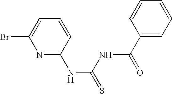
C1(NC(=S)NC(C2=CC=CC=C2)=O)=NC(Br)=CC=C1
